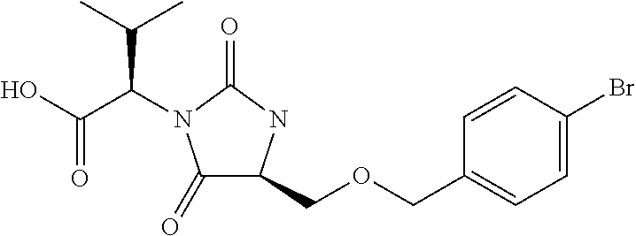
C1(=O)C(COCC2=CC=C(Br)C=C2)NC(=O)N1C(C(O)=O)C(C)C
